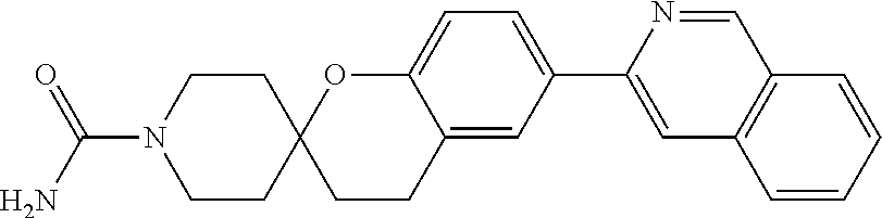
C1=NC(C2=CC=C3C(=C2)CCC2(O3)CCN(C(=O)N)CC2)=CC2=C1C=CC=C2
